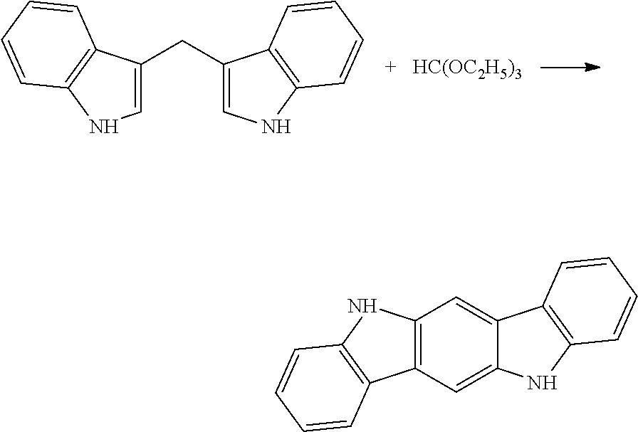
C1(CC2=CNC3=C2C=CC=C3)=CNC2=C1C=CC=C2.[HC(OC2H5)3].C12=C(C=C3C(=C1)C1=C(N3)C=CC=C1)C1=C(N2)C=CC=C1
